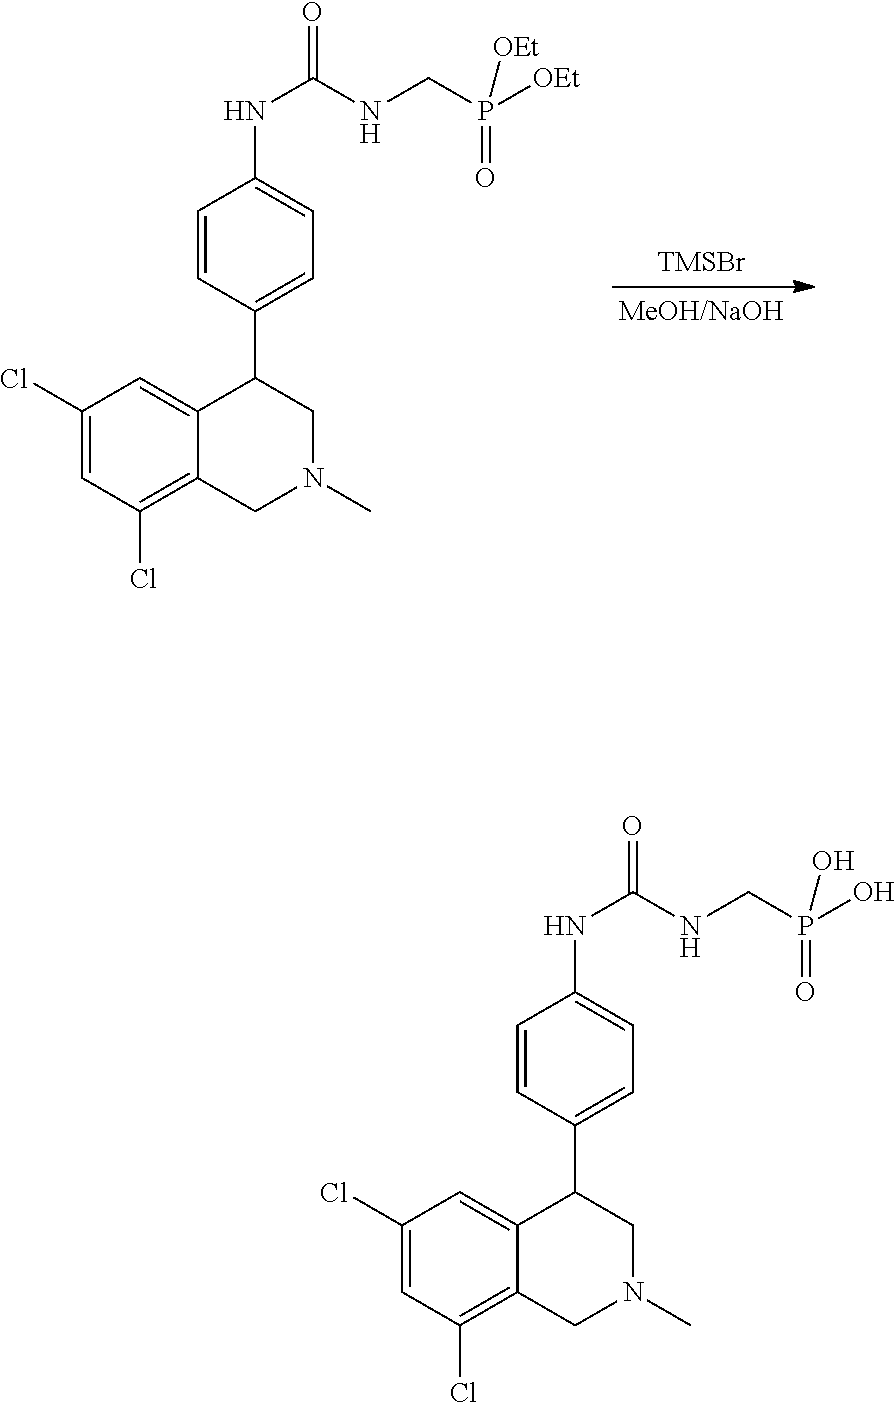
C1(Cl)=CC(Cl)=C2C(=C1)C(C1=CC=C(NC(=O)NCP([OEt])(=O)[OEt])C=C1)CN(C)C2.[TMSBr].C1(Cl)=CC(Cl)=C2C(=C1)C(C1=CC=C(NC(=O)NCP(O)(=O)O)C=C1)CN(C)C2
